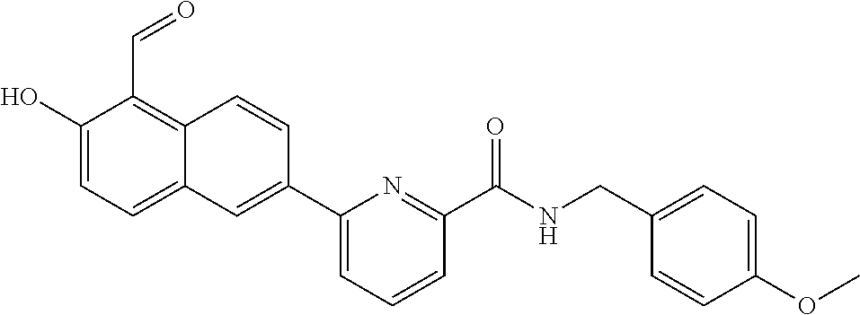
OC1=CC=C2C(=C1C=O)C=CC(C1=CC=CC(C(NCC3=CC=C(OC)C=C3)=O)=N1)=C2
